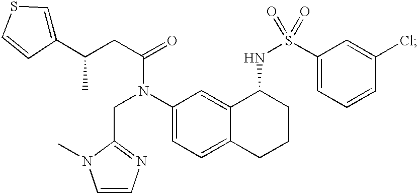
C1(C(CC(=O)N(C2=CC=C3C(=C2)C(NS(=O)(C2=CC=CC(Cl)=C2)=O)CCC3)CC2=NC=CN2C)C)=CSC=C1
